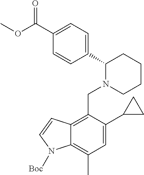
C1=CC(C2N(CC3=C4C(=C(C)C=C3C3CC3)N([Boc])C=C4)CCCC2)=CC=C1C(OC)=O
